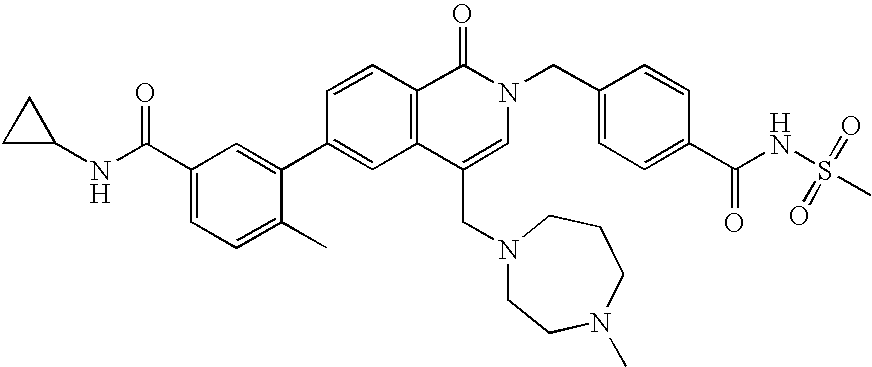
C1C(NC(C2=CC=C(C)C(C3=CC4=C(C=C3)C(=O)N(CC3=CC=C(C(NS(=O)(=O)C)=O)C=C3)C=C4CN3CCN(C)CCC3)=C2)=O)C1
